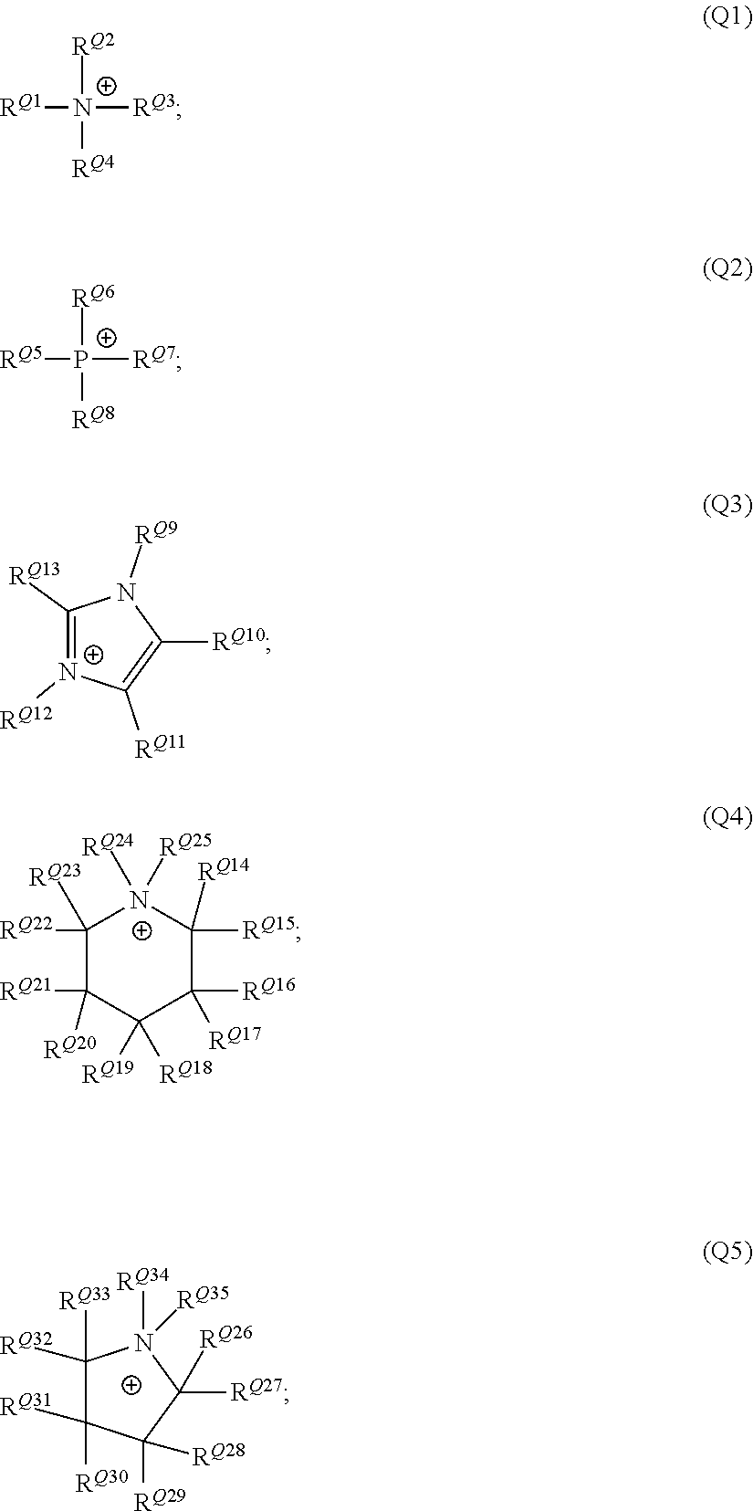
C1([RQ33])([RQ32])C([RQ30])([RQ31])C([RQ29])([RQ28])C([RQ27])([RQ26])N1([RQ34])[RQ35].[RQ2][N+]([RQ4])([RQ3])[RQ1].[RQ6][P+]([RQ8])([RQ7])[RQ5].C1([RQ13])=[N+]([RQ12])C([RQ11])=C([RQ10])N1[RQ9].C1([RQ22])([RQ23])C([RQ21])([RQ20])C([RQ18])([RQ19])C([RQ16])([RQ17])C([RQ15])([RQ14])[N+]1([RQ24])[RQ25]
